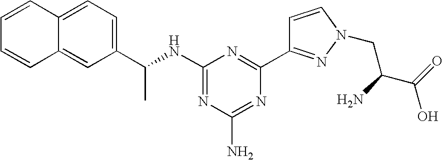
N1=C(NC(C2=CC=C3C(=C2)C=CC=C3)C)N=C(C2=NN(CC(N)C(=O)O)C=C2)N=C1N
